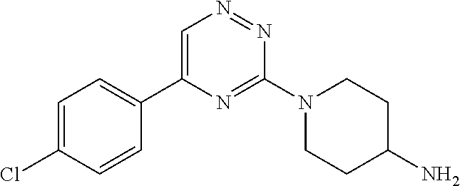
C1=C(Cl)C=CC(C2=CN=NC(N3CCC(N)CC3)=N2)=C1
